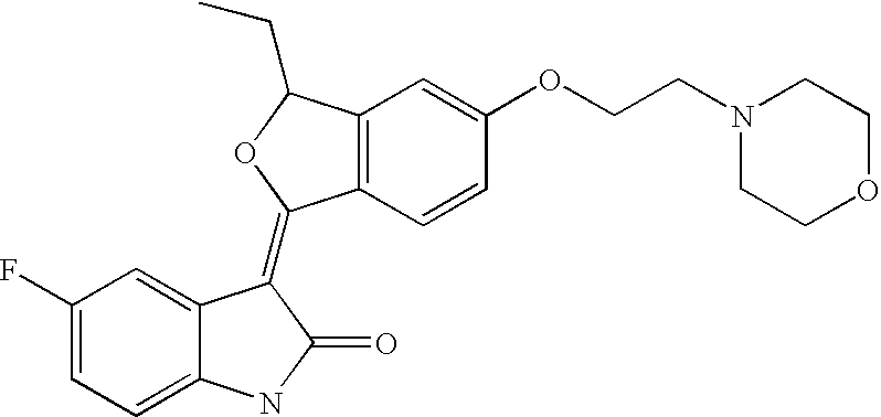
C12=C(C=CC(OCCN3CCOCC3)=C1)C(=C1C3=CC(F)=CC=C3NC1=O)OC2CC
